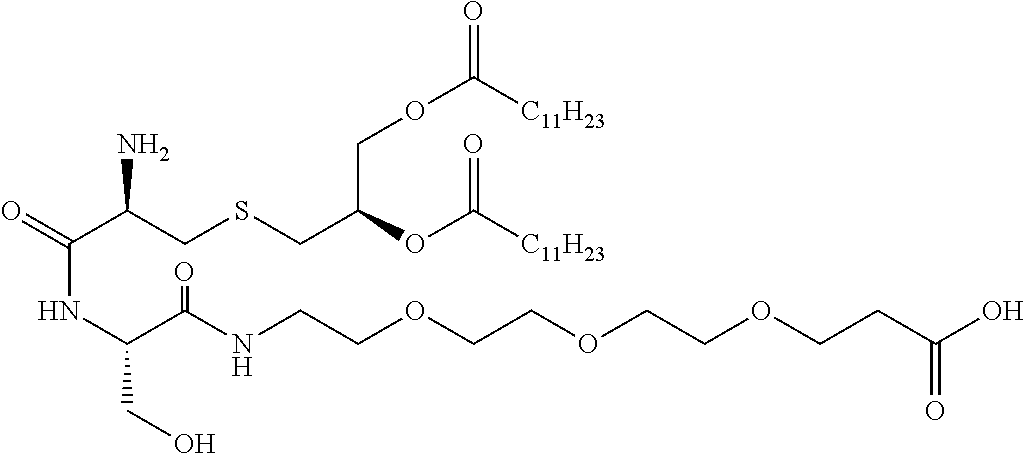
O=C(C(CSCC(OC([C11H23])=O)COC([C11H23])=O)N)NC(C(NCCOCCOCCOCCC(O)=O)=O)CO
